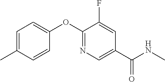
C1=C(C)C=CC(OC2=NC=C(C(NC)=O)C=C2F)=C1
